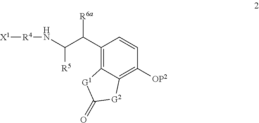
N(C(C(C1=C2C(=C([OP2])C=C1)[G2]C(=O)[G1]2)[R6a])[R5])[R4][X1]
